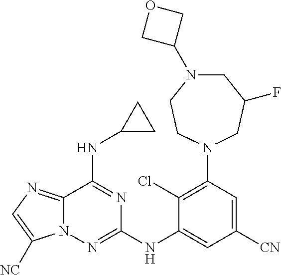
C1(Cl)=C(N2CC(F)CN(C3COC3)CC2)C=C([CN])C=C1NC1=NN2C(=NC=C2[NC])C(NC2CC2)=N1
